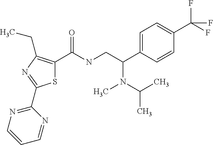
S1C(C(NCC(C2=CC=C(C(F)(F)F)C=C2)N(C(C)C)C)=O)=C(CC)N=C1C1=NC=CC=N1
